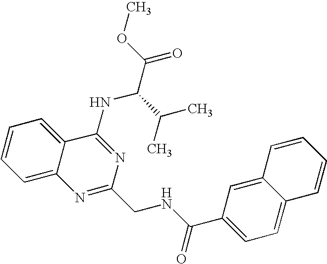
C12=CC=CC=C1C(NC(C(=O)OC)C(C)C)=NC(CNC(C1=CC=C3C(=C1)C=CC=C3)=O)=N2
